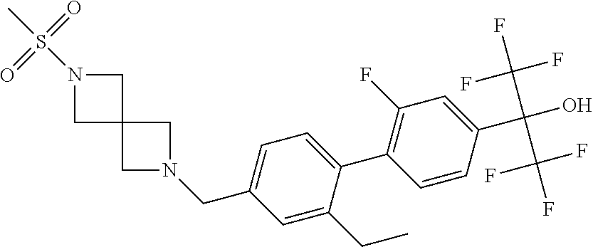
N1(CC2=CC=C(C3=C(F)C=C(C(O)(C(F)(F)F)C(F)(F)F)C=C3)C(CC)=C2)CC2(C1)CN(S(C)(=O)=O)C2
